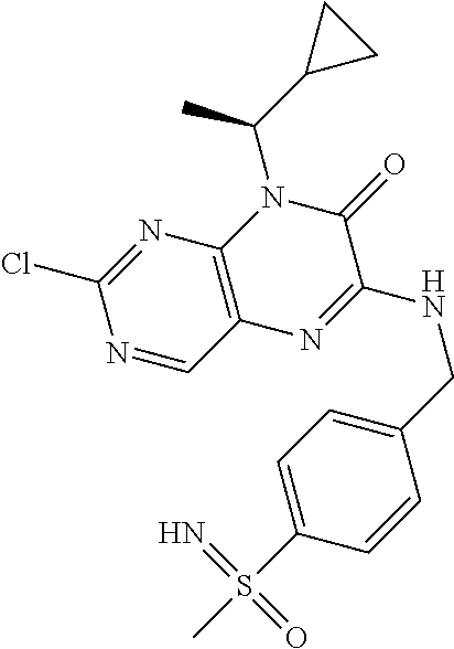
C1(Cl)=NC2=C(C=N1)N=C(NCC1=CC=C(S(C)(=N)=O)C=C1)C(=O)N2C(C)C1CC1
